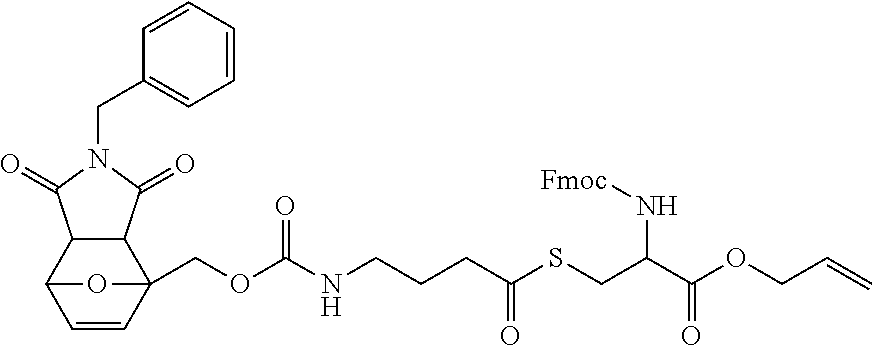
C(N1C(=O)C2C(C1=O)C1(COC(NCCCC(SCC(C(OCC=C)=O)N[Fmoc])=O)=O)C=CC2O1)C1=CC=CC=C1
